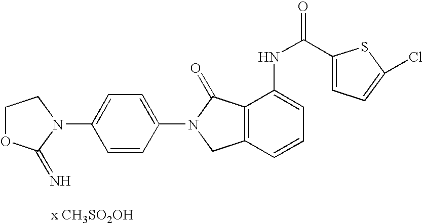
C1=CC(N2CC3=C(C2=O)C(NC(C2=CC=C(Cl)S2)=O)=CC=C3)=CC=C1N1CCOC1=N
